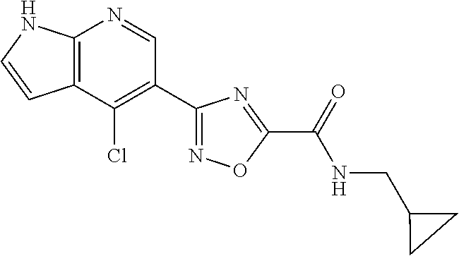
C12=C(C(Cl)=C(C3=NOC(C(=O)NCC4CC4)=N3)C=N1)C=CN2
